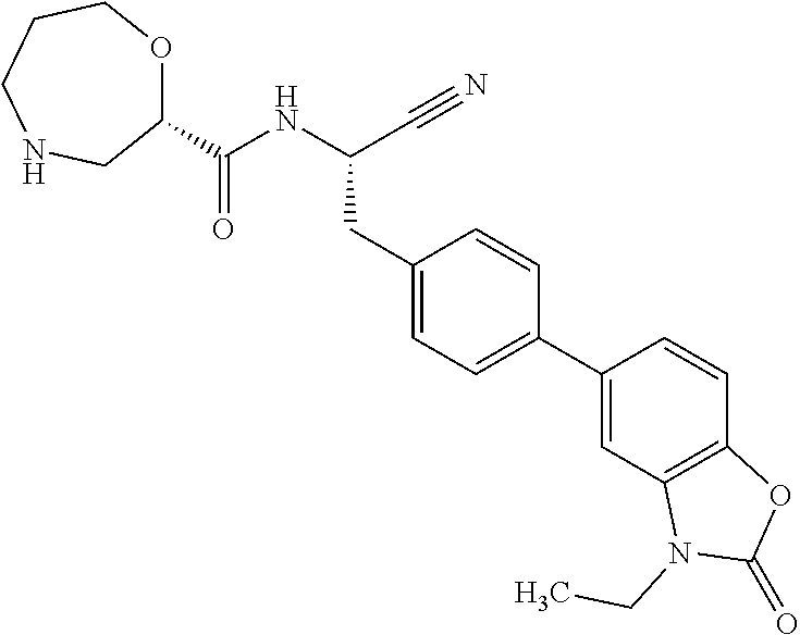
C1(C(NC(C#N)CC2=CC=C(C3=CC4=C(C=C3)OC(=O)N4CC)C=C2)=O)OCCCNC1
